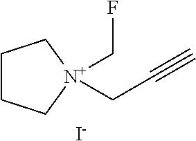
C1CC[N+](CF)(CC#C)C1.[I-]
